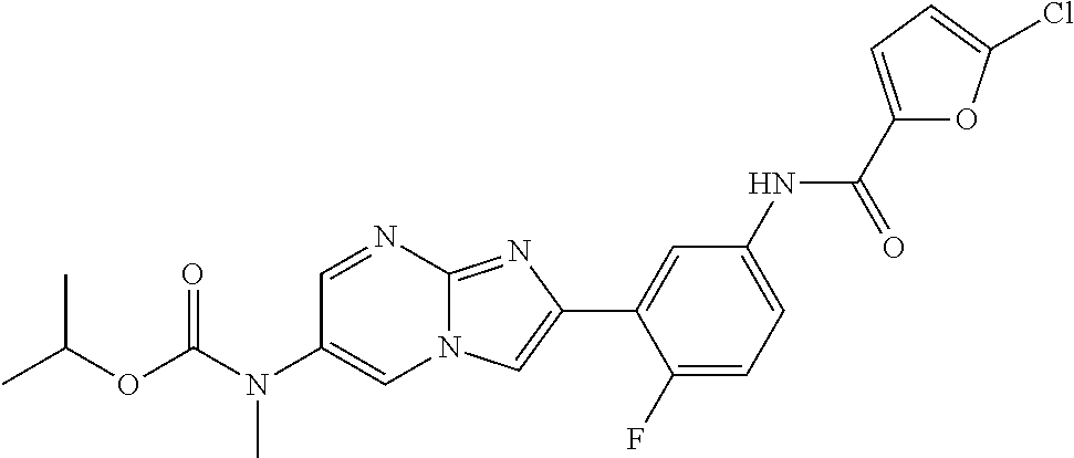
C1=NC2=NC(C3=CC(NC(C4=CC=C(Cl)O4)=O)=CC=C3F)=CN2C=C1N(C(OC(C)C)=O)C
